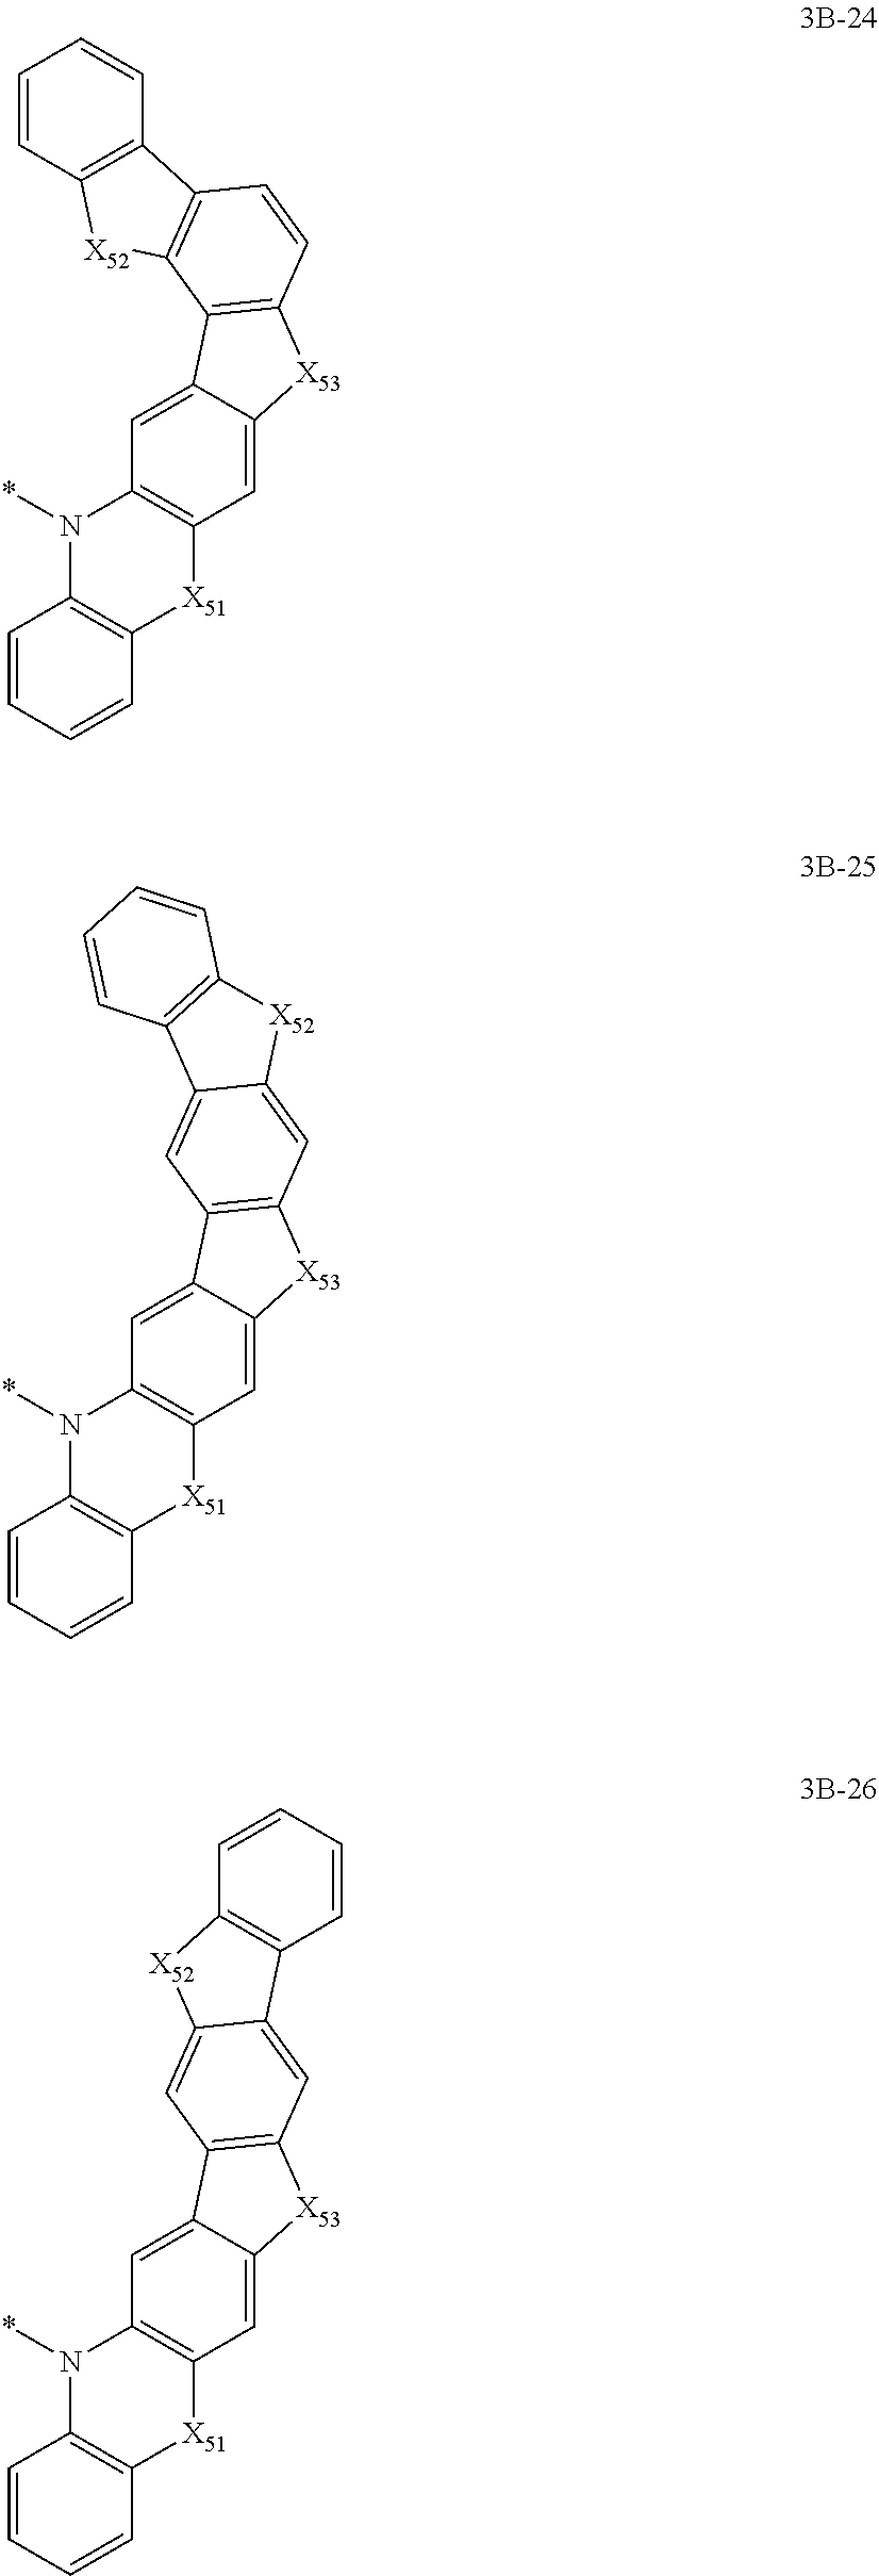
C12=C([X51]C3=C(N1*)C=CC=C3)C=C1C(=C2)C2=C([X53]1)C=CC1=C2[X52]C2=C1C=CC=C2.C12=C([X51]C3=C(N1*)C=CC=C3)C=C1C(=C2)C2=C([X53]1)C=C1C(=C2)C2=C([X52]1)C=CC=C2.C12=C([X51]C3=C(N1*)C=CC=C3)C=C1C(=C2)C2=C([X53]1)C=C1C(=C2)[X52]C2=C1C=CC=C2
